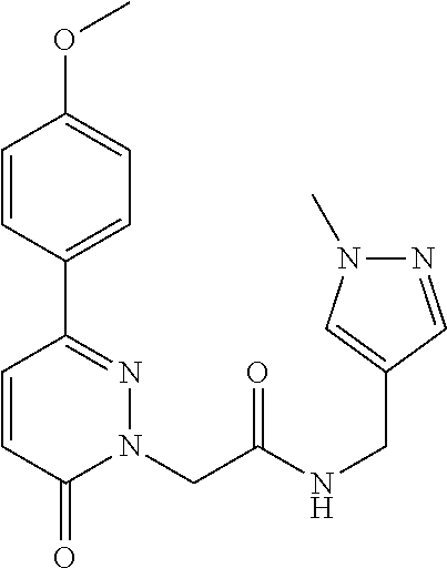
C1=CC(C2=NN(CC(NCC3=CN(C)N=C3)=O)C(=O)C=C2)=CC=C1OC
